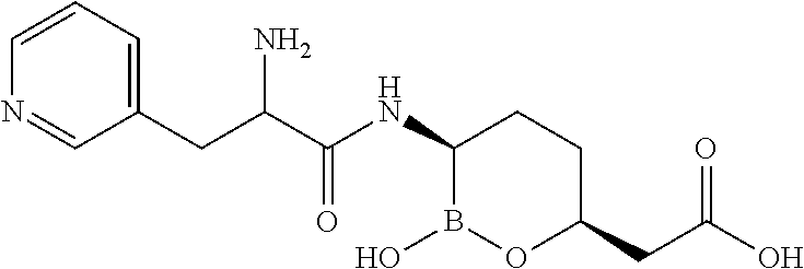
C(C(NC1B(O)OC(CC(O)=O)CC1)=O)(CC1=CC=CN=C1)N
